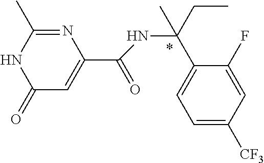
C1=C([CF3])C=C(F)C(C(CC)(C)NC(C2=CC(=O)NC(C)=N2)=O)=C1
